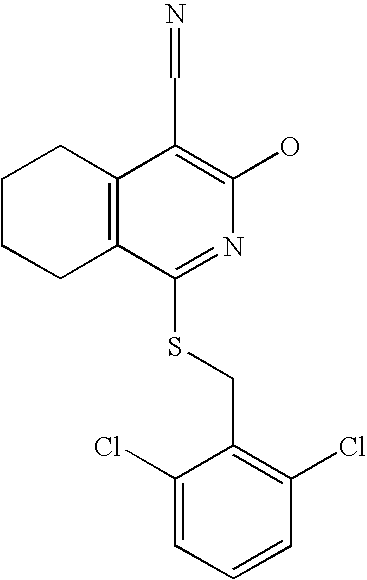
C1CCC2=C(C1)C(C=N)=C(O)N=C2SCC1=C(Cl)C=CC=C1Cl
